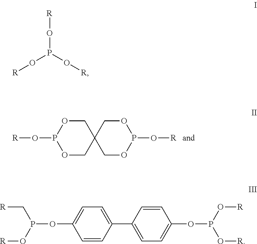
O1CC2(COP1O[R])COP(O[R])OC2.[R]OP(O[R])O[R].C1=CC(C2=CC=C(OP(O[R])O[R])C=C2)=CC=C1OP(O[R])C[R]
